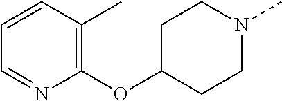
C1=CC(C)=C(OC2CCN(C)CC2)N=C1
